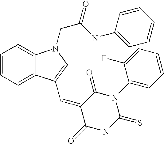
O=C1C(=CC2=CN(CC(NC3=CC=CC=C3)=O)C3=CC=CC=C32)C(=O)NC(=S)N1C1=CC=CC=C1F
